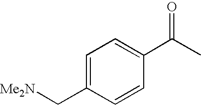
[Me2N]CC1=CC=C(C(C)=O)C=C1
